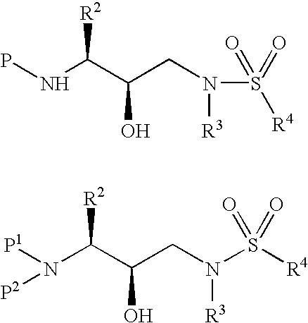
PNC(C(CN([R3])S([R4])(=O)=O)O)[R2].[P1]N(C(C(CN([R3])S([R4])(=O)=O)O)[R2])[P2]
